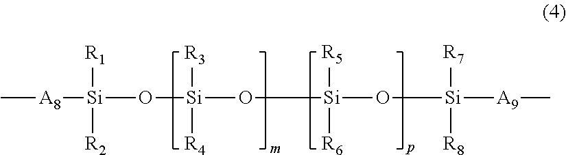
C[A8][Si](O[Si](O[Si](O[Si]([A9]C)([R7])[R8])([R5])[R6])([R3])[R4])([R1])[R2]
